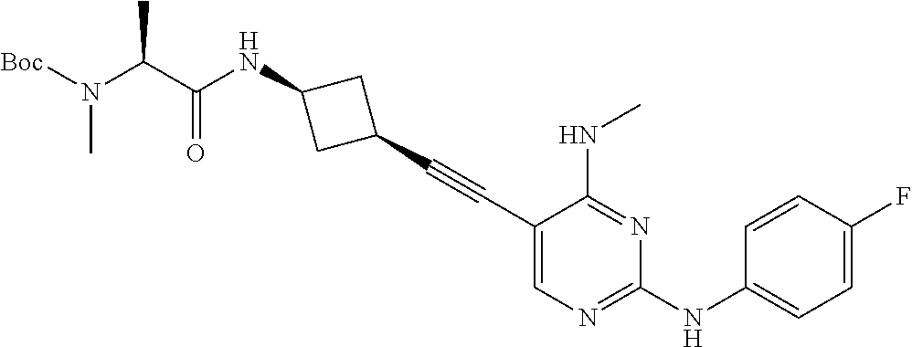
C1(C#CC2CC(NC(C(N([Boc])C)C)=O)C2)=CN=C(NC2=CC=C(F)C=C2)N=C1NC
